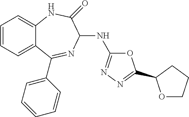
C1=CC=C2C(=C1)NC(=O)C(NC1=NN=C(C3OCCC3)O1)N=C2C1=CC=CC=C1
